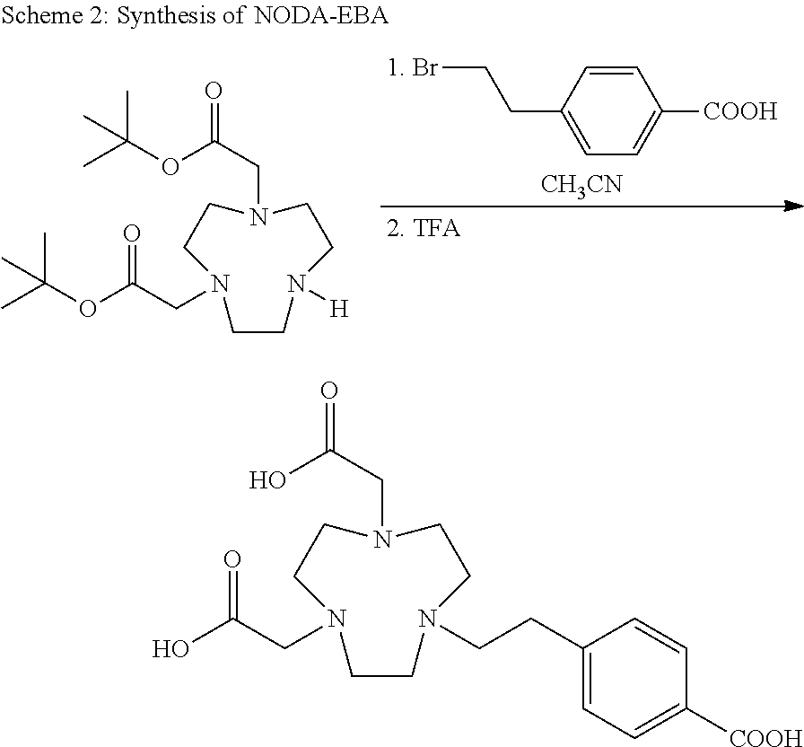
C(CC1=CC=C([COOH])C=C1)[1. Br].[CH3CN].C1CN([H])CCN(CC(=O)OC(C)(C)C)CCN1CC(OC(C)(C)C)=O.C1CN(CCC2=CC=C([COOH])C=C2)CCN(CC(=O)O)CCN1CC(O)=O
